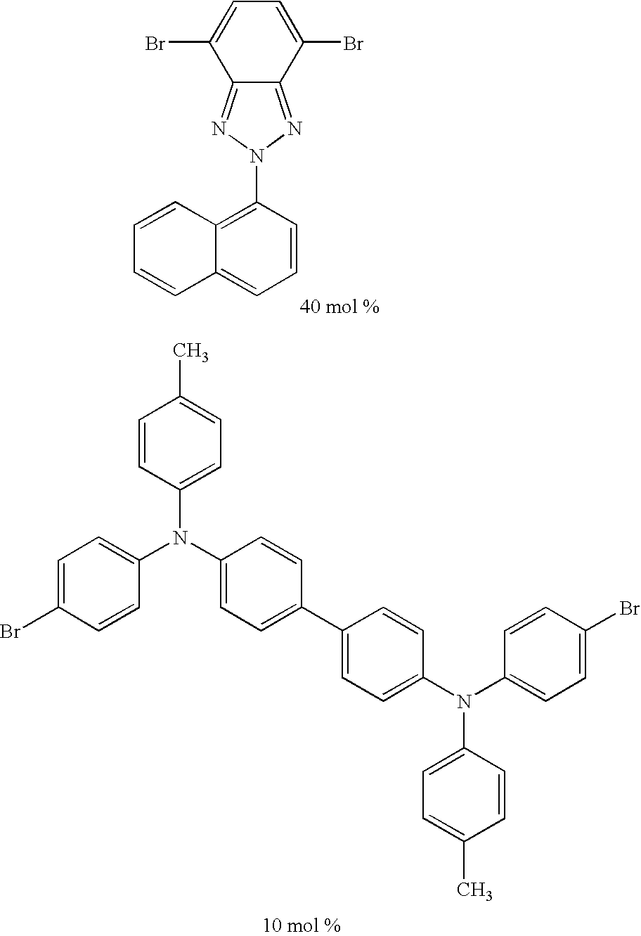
C1=C(Br)C=CC(N(C2=CC=C(C3=CC=C(N(C4=CC=C(Br)C=C4)C4=CC=C(C)C=C4)C=C3)C=C2)C2=CC=C(C)C=C2)=C1.C1=CC2=C(N3N=C4C(=N3)C(Br)=CC=C4Br)C=CC=C2C=C1
